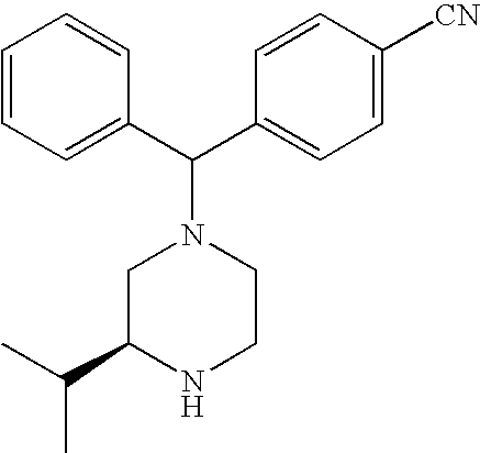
C1(C(C2=CC=C([CN])C=C2)N2CC(C(C)C)NCC2)=CC=CC=C1
